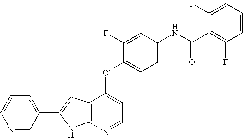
C1(C2=CC=CN=C2)=CC2=C(N1)N=CC=C2OC1=CC=C(NC(C2=C(F)C=CC=C2F)=O)C=C1F
